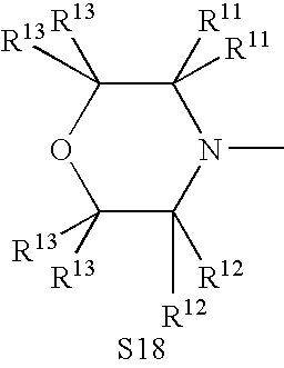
C1([R13])([R13])C([R12])([R12])N(C)C([R11])([R11])C([R13])([R13])O1.[S18]
